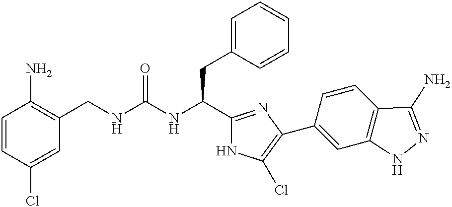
C1=CC(Cl)=CC(CNC(NC(C2=NC(C3=CC4=C(C=C3)C(N)=NN4)=C(Cl)N2)CC2=CC=CC=C2)=O)=C1N
